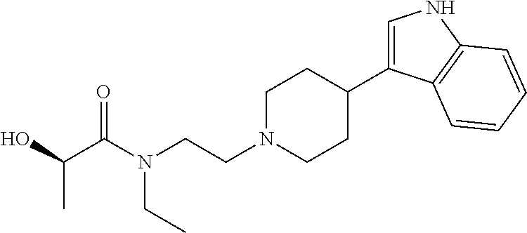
C1=C(C2CCN(CCN(C(C(O)C)=O)CC)CC2)C2=C(N1)C=CC=C2
